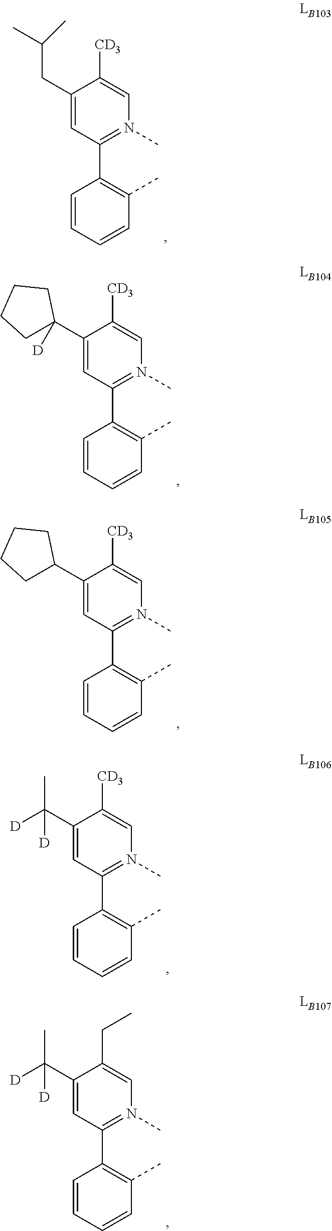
C1(CC(C)C)=CC(C2=C(C)C=CC=C2)=N(C)C=C1[CD3].C1(C2([D])CCCC2)=CC(C2=C(C)C=CC=C2)=N(C)C=C1[CD3].C1(C(C)([D])[D])=CC(C2=C(C)C=CC=C2)=N(C)C=C1[CD3].C1(C(C)([D])[D])=CC(C2=C(C)C=CC=C2)=N(C)C=C1CC.C1(C2CCCC2)=CC(C2=C(C)C=CC=C2)=N(C)C=C1[CD3]
